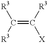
[R3]C([R3])=C([R3])[X]
